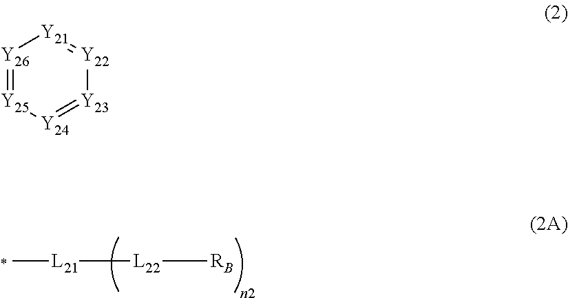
C[L21][L22][RB].[Y26]1=[Y25][Y24]=[Y23][Y22]=[Y21]1
